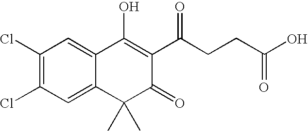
C1(Cl)=C(Cl)C=C2C(=C1)C(O)=C(C(CCC(O)=O)=O)C(=O)C2(C)C
